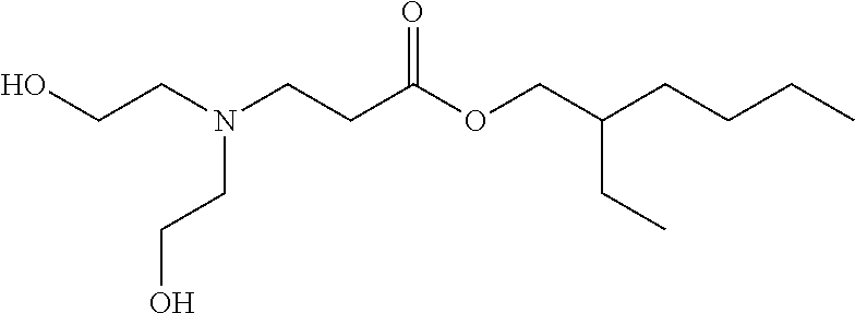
OCCN(CCC(OCC(CCCC)CC)=O)CCO
